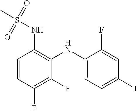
C1=CC(F)=C(F)C(NC2=CC=C(I)C=C2F)=C1NS(C)(=O)=O
